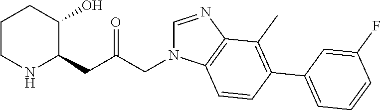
C1CNC(CC(CN2C=NC3=C2C=CC(C2=CC=CC(F)=C2)=C3C)=O)C(O)C1
